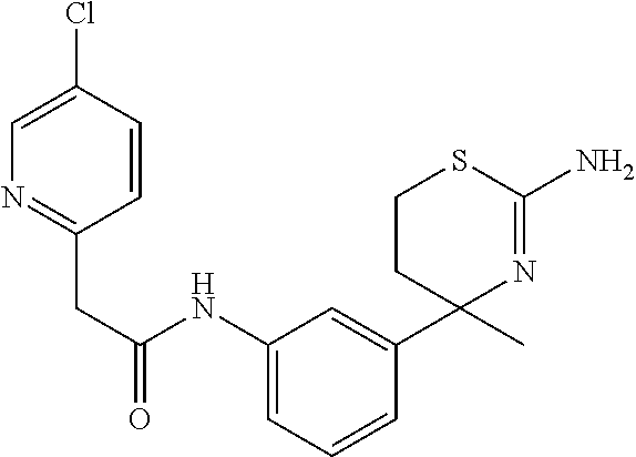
C1=CC(Cl)=CN=C1CC(=O)NC1=CC=CC(C2(C)N=C(N)SCC2)=C1
